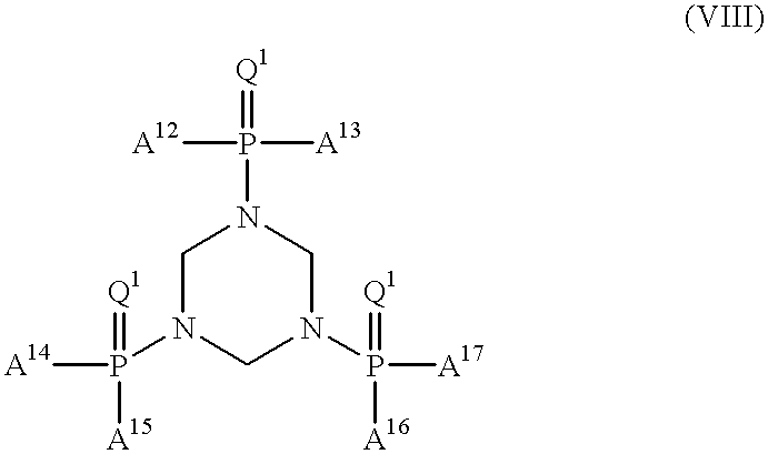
C1N(P(=[Q1])([A14])[A15])CN(P([A17])(=[Q1])[A16])CN1P(=[Q1])([A13])[A12]
